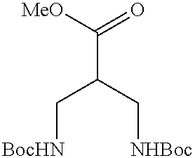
C(C(C[NHBoc])C[BocHN])([MeO])=O
